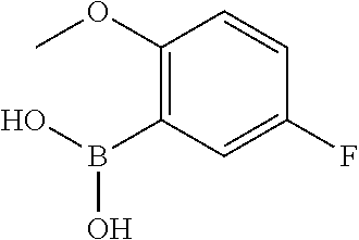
C1(OC)=C(B(O)O)C=C(F)C=C1
